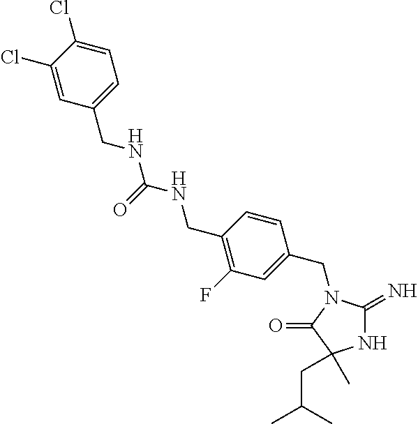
N1C(=N)N(CC2=CC(F)=C(CNC(NCC3=CC=C(Cl)C(Cl)=C3)=O)C=C2)C(=O)C1(CC(C)C)C
